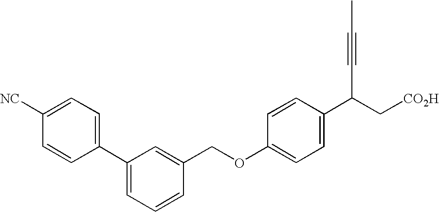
C1([NC])=CC=C(C2=CC=CC(COC3=CC=C(C(C#CC)C[CO2H])C=C3)=C2)C=C1
